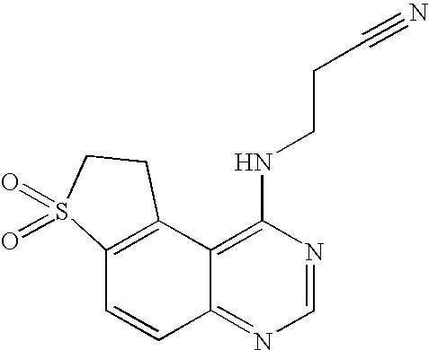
C12=C(C3=C(NCCC#N)N=CN=C3C=C1)CCS2(=O)=O
